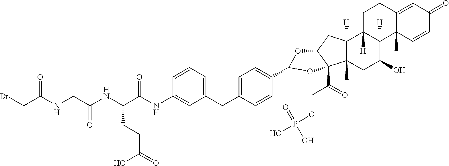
C1=CC=C(CC2=CC=C(C3OC4CC5([H])C(C)(CC(O)C6([H])C5([H])CCC5=CC(=O)C=CC65C)C4(C(=O)COP(O)(=O)O)O3)C=C2)C=C1NC(C(NC(CNC(CBr)=O)=O)CCC(=O)O)=O
